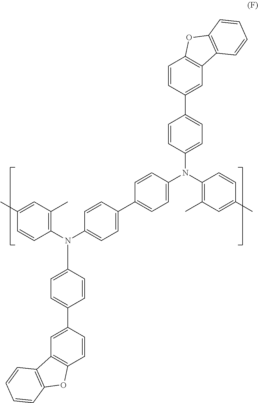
C1=CC(C2=CC=C(N(C3=CC=C(C4=CC=C(N(C5=CC=C(C6=CC7=C(C=C6)OC6=C7C=CC=C6)C=C5)C5=C(C)C=C(C)C=C5)C=C4)C=C3)C3=C(C)C=C(C)C=C3)C=C2)=CC2=C1OC1=C2C=CC=C1
